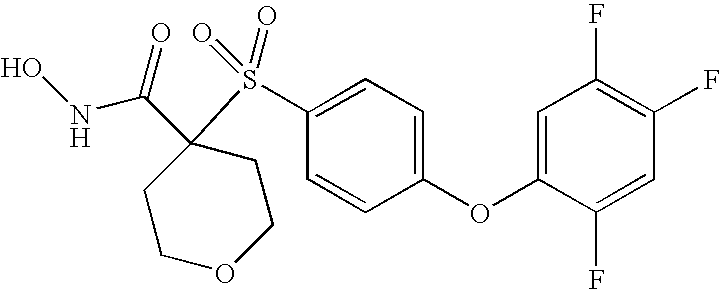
C1COCCC1(C(=O)NO)S(C1=CC=C(OC2=CC(F)=C(F)C=C2F)C=C1)(=O)=O
